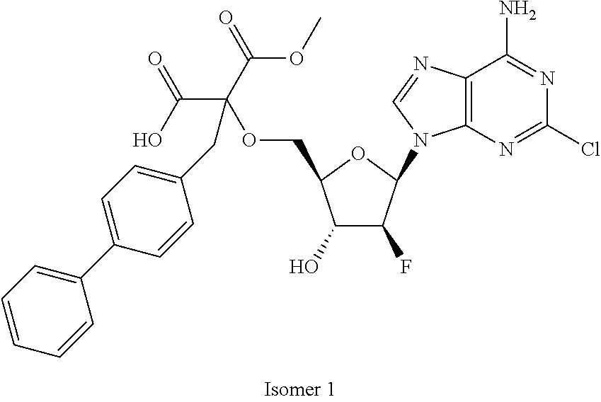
C1(O)C(F)C(N2C3=C(N=C2)C(N)=NC(Cl)=N3)OC1COC(C(O)=O)(C(=O)OC)CC1=CC=C(C2=CC=CC=C2)C=C1
